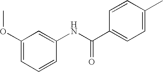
C1(OC)=CC=CC(NC(C2=CC=C(C)C=C2)=O)=C1
